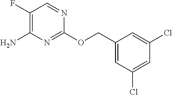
C1(OCC2=CC(Cl)=CC(Cl)=C2)=NC(N)=C(F)C=N1
